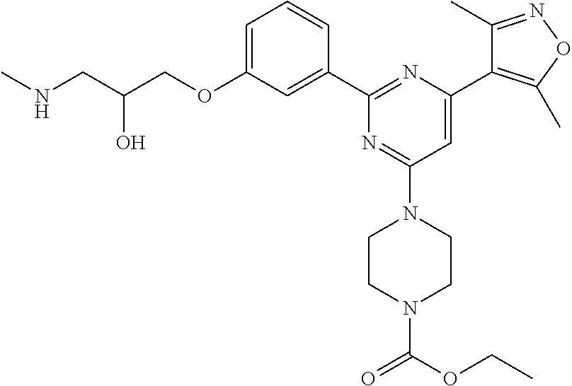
C1=C(OCC(CNC)O)C=C(C2=NC(C3=C(C)ON=C3C)=CC(N3CCN(C(=O)OCC)CC3)=N2)C=C1
